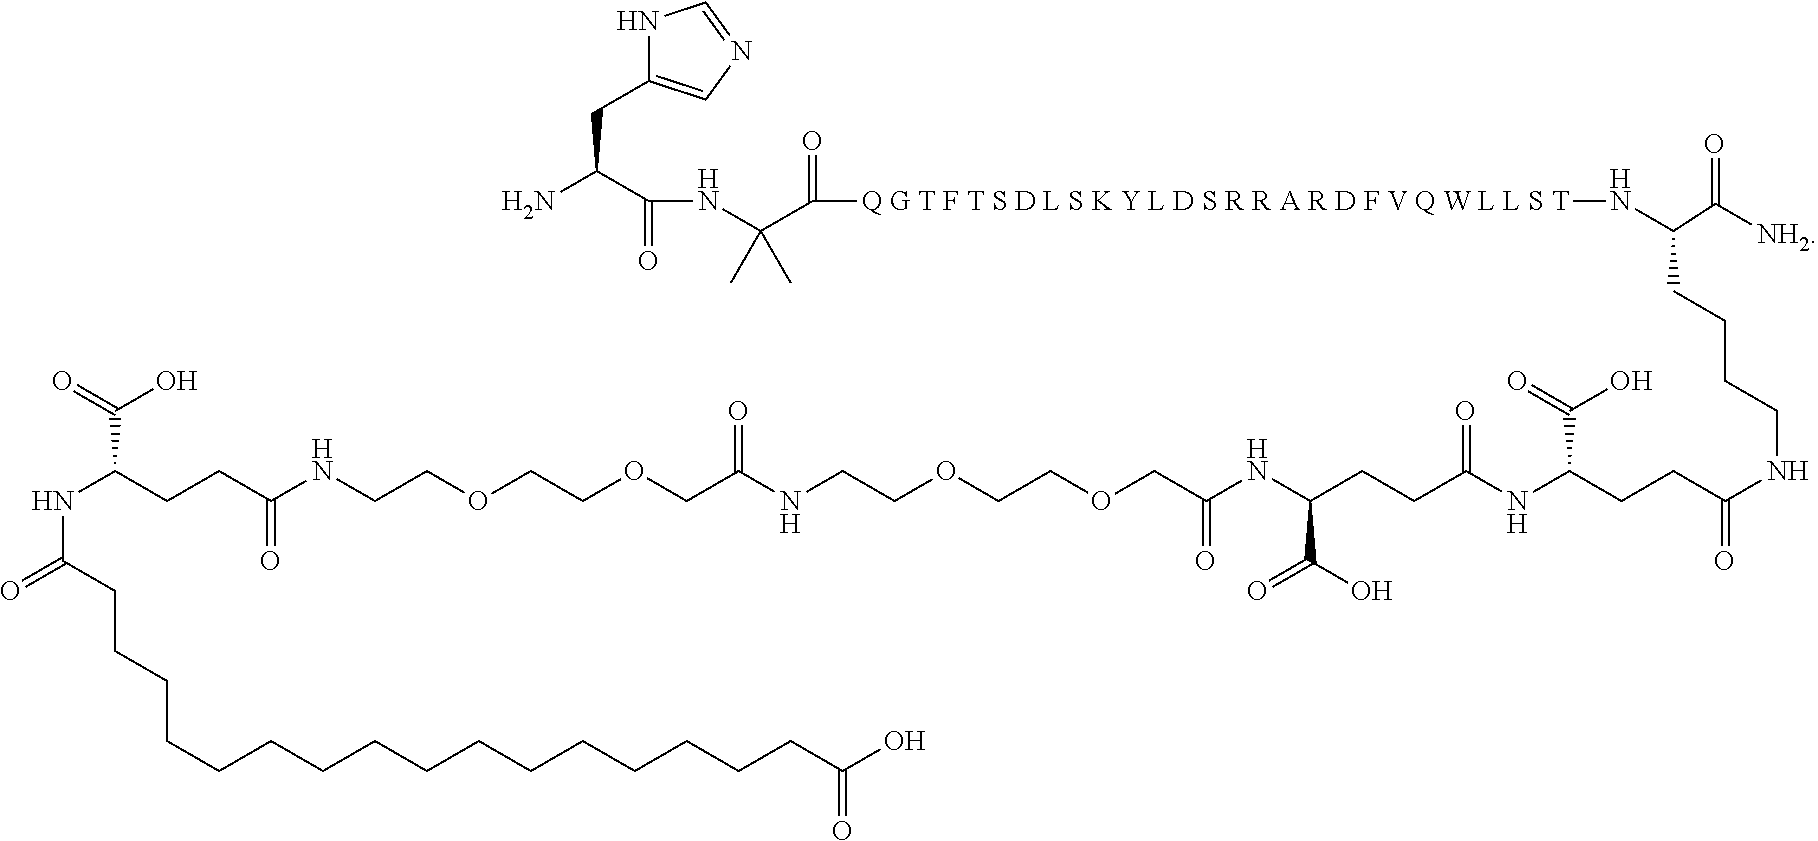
N1C(CC(N)C(NC(C([Q G T F T S D L S K Y L D S R R A R D F V Q W L L S T]NC(CCCCNC(CCC(NC(CCC(C(O)=O)NC(COCCOCCNC(=O)COCCOCCNC(CCC(NC(CCCCCCCCCCCCCCCCC(O)=O)=O)C(O)=O)=O)=O)=O)C(O)=O)=O)C([NH2])=O)=O)(C)C)=O)=CN=C1
